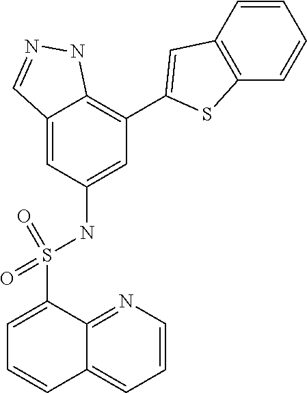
C12=CC(NS(C3=CC=CC4=CC=CN=C34)(=O)=O)=CC(C3=CC4=C(S3)C=CC=C4)=C1NN=C2
